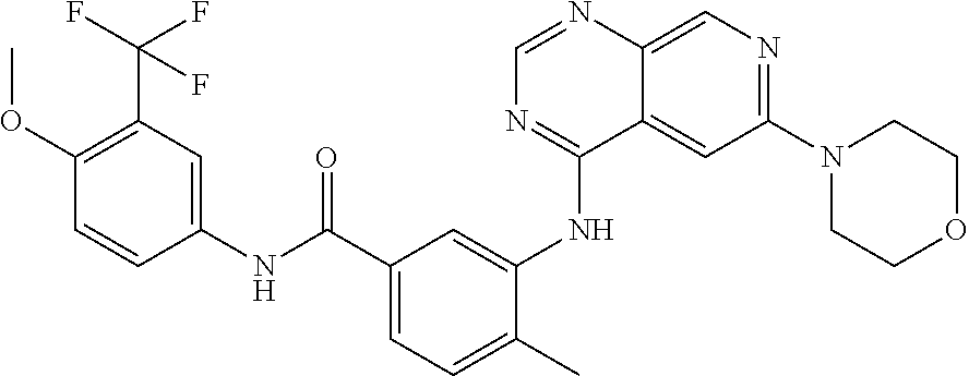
C1=NC2=CN=C(N3CCOCC3)C=C2C(NC2=CC(C(NC3=CC(C(F)(F)F)=C(OC)C=C3)=O)=CC=C2C)=N1
